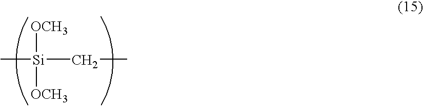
[OCH3][Si]([OCH3])(CC)C
